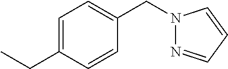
C1=C(CC)C=CC(CN2N=CC=C2)=C1
